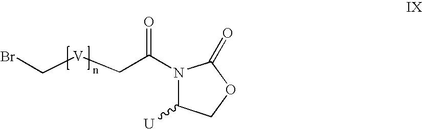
BrC[V]CC(N1C([U])COC1=O)=O
